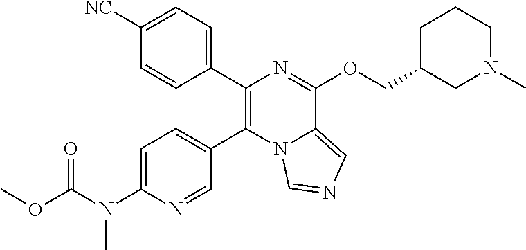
C1(C2=C(C3=CC=C(N(C(OC)=O)C)N=C3)N3C(=CN=C3)C(OCC3CN(C)CCC3)=N2)=CC=C([NC])C=C1
